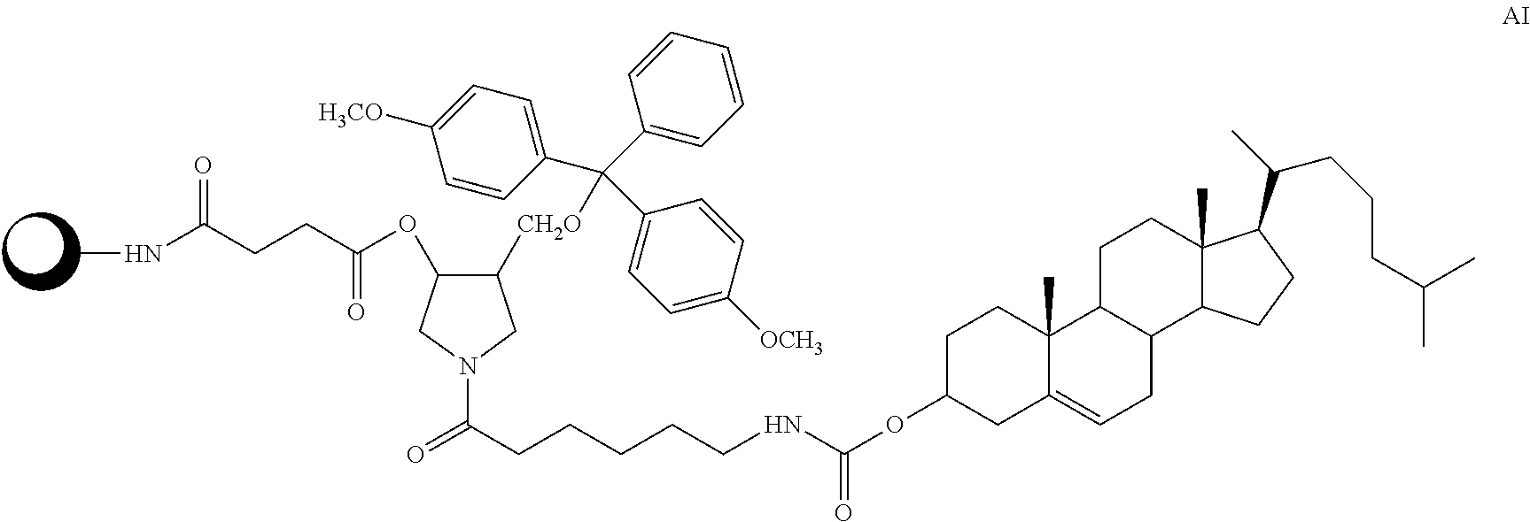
N1(C(=O)CCCCCNC(OC2CC3=CCC4C(C3(C)CC2)CCC2(C)C4CCC2C(CCCC(C)C)C)=O)CC(OC(CCC(NC)=O)=O)C([CH2O]C(C2=CC=C([OCH3])C=C2)(C2=CC=C([H3CO])C=C2)C2=CC=CC=C2)C1
